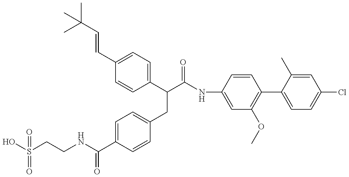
OS(CCNC(C1=CC=C(CC(C(NC2=CC(OC)=C(C3=CC=C(Cl)C=C3C)C=C2)=O)C2=CC=C(C=CC(C)(C)C)C=C2)C=C1)=O)(=O)=O
